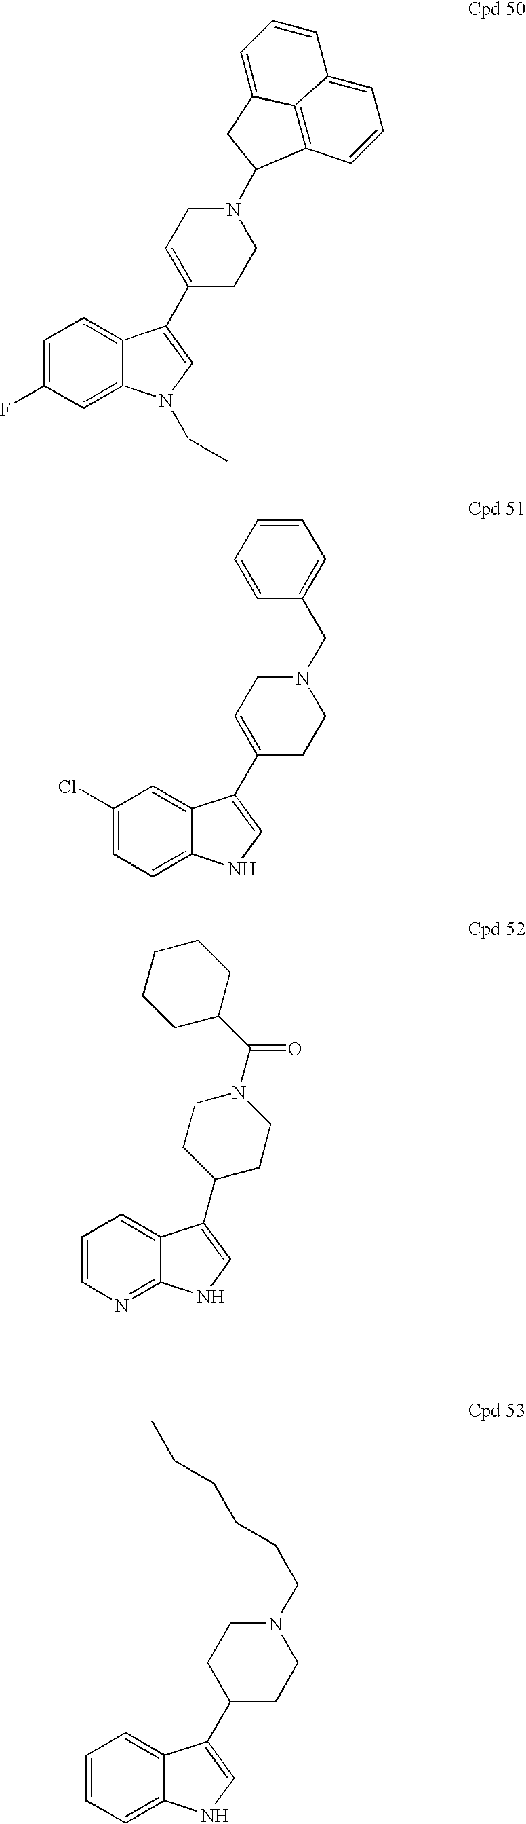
C1=C(F)C=C2C(=C1)C(C1=CCN(C3C4=C5C(=CC=C4)C=CC=C5C3)CC1)=CN2CC.C1(Cl)=CC=C2C(=C1)C(C1=CCN(CC3=CC=CC=C3)CC1)=CN2.C1=CN=C2C(=C1)C(C1CCN(C(C3CCCCC3)=O)CC1)=CN2.C1=CC=C2C(=C1)C(C1CCN(CCCCCC)CC1)=CN2
